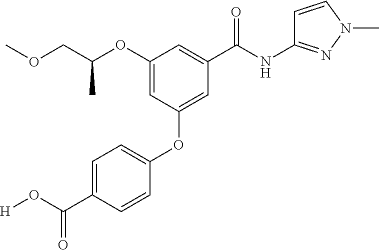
C1(OC(COC)C)=CC(OC2=CC=C(C(O[H])=O)C=C2)=CC(C(=O)NC2=NN(C)C=C2)=C1
